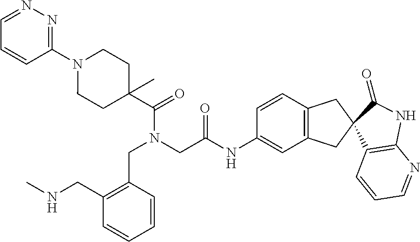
C1=CC=NN=C1N1CCC(C(=O)N(CC(=O)NC2=CC3=C(C=C2)CC2(C3)C(=O)NC3=C2C=CC=N3)CC2=C(CNC)C=CC=C2)(C)CC1
